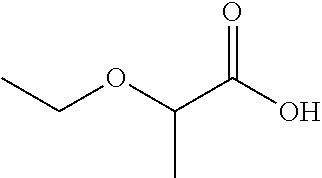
C(OC(C(O)=O)C)C
